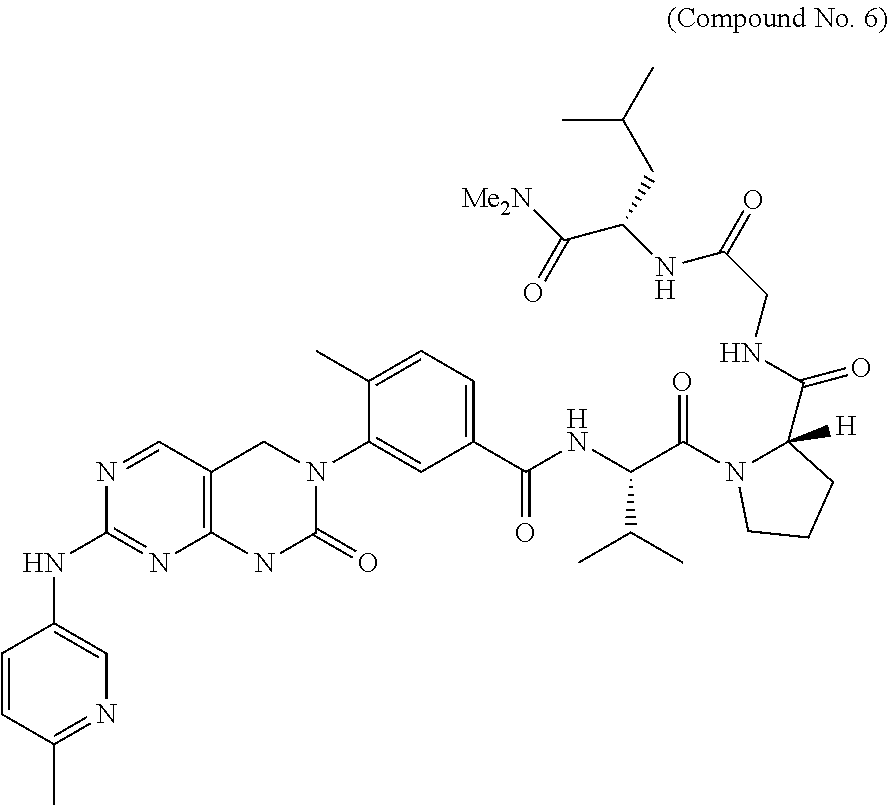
C1=CC(C)=NC=C1NC1=NC2=C(C=N1)CN(C1=CC(C(NC(C(N3C(C(=O)NCC(NC(C([Me2N])=O)CC(C)C)=O)([H])CCC3)=O)C(C)C)=O)=CC=C1C)C(=O)N2
